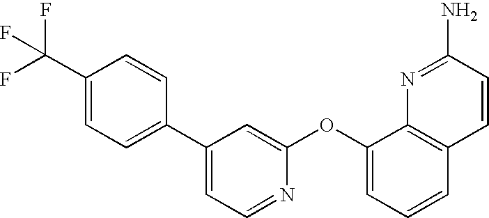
C1=CC(C2=CC=NC(OC3=CC=CC4=C3N=C(N)C=C4)=C2)=CC=C1C(F)(F)F
